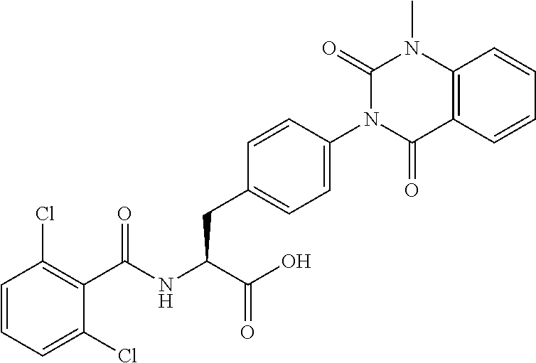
C1=CC=C(Cl)C(C(NC(C(O)=O)CC2=CC=C(N3C(=O)C4=C(N(C)C3=O)C=CC=C4)C=C2)=O)=C1Cl
